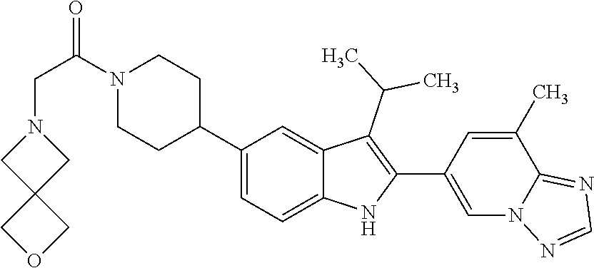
C1(C2CCN(C(=O)CN3CC4(C3)COC4)CC2)=CC=C2C(=C1)C(C(C)C)=C(C1=CN3C(=NC=N3)C(C)=C1)N2
